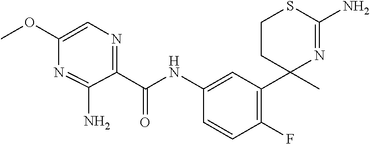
C(NC1=CC(C2(C)N=C(N)SCC2)=C(F)C=C1)(=O)C1=NC=C(OC)N=C1N
